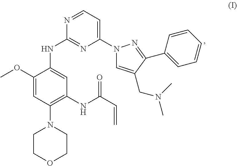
C1(OC)=CC(N2CCOCC2)=C(NC(C=C)=O)C=C1NC1=NC(N2C=C(CN(C)C)C(C3=CC=CC=C3)=N2)=CC=N1
